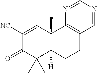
C1([NC])=CC2(C)C([H])(C(C)(C)C1=O)CCC1=C2N=CN=C1
